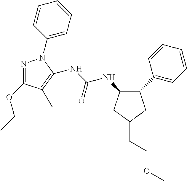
C1(C2=CC=CC=C2)CC(CCOC)CC1NC(NC1=C(C)C(OCC)=NN1C1=CC=CC=C1)=O
